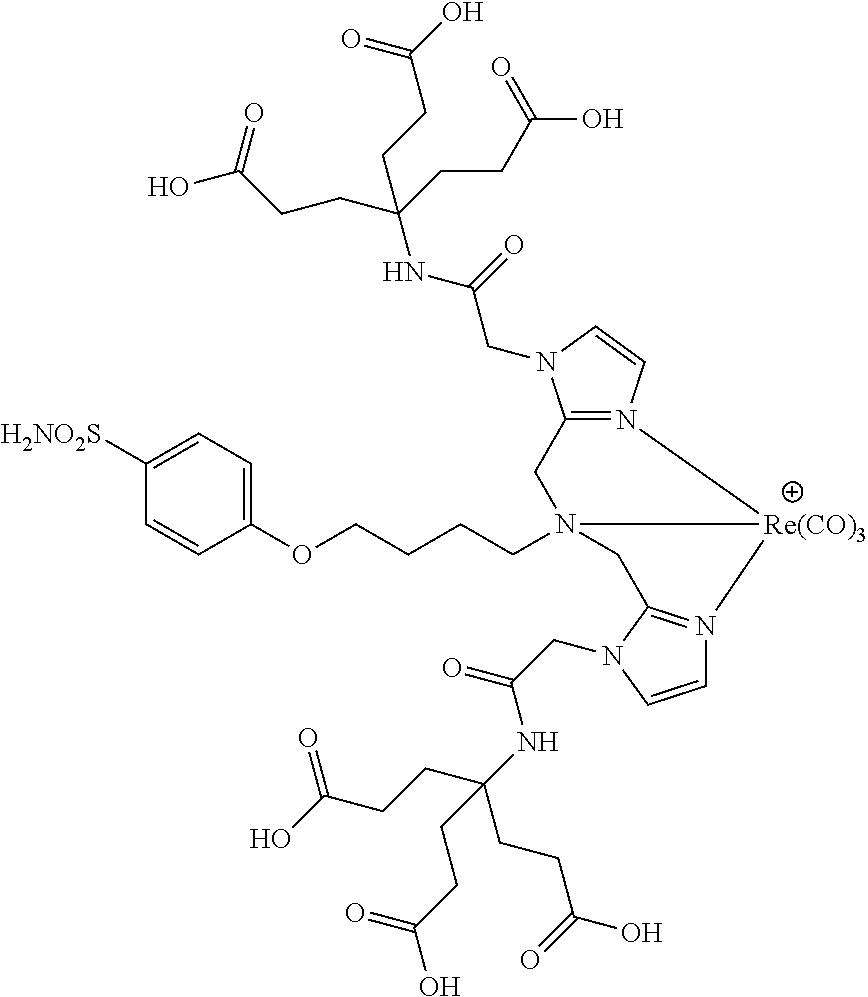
C1([H2NO2S])=CC=C(OCCCCN23CC4=N(C=CN4CC(NC(CCC(=O)O)(CCC(=O)O)CCC(=O)O)=O)[Re(CO)3]2N2=C(C3)N(CC(=O)NC(CCC(=O)O)(CCC(=O)O)CCC(=O)O)C=C2)C=C1
